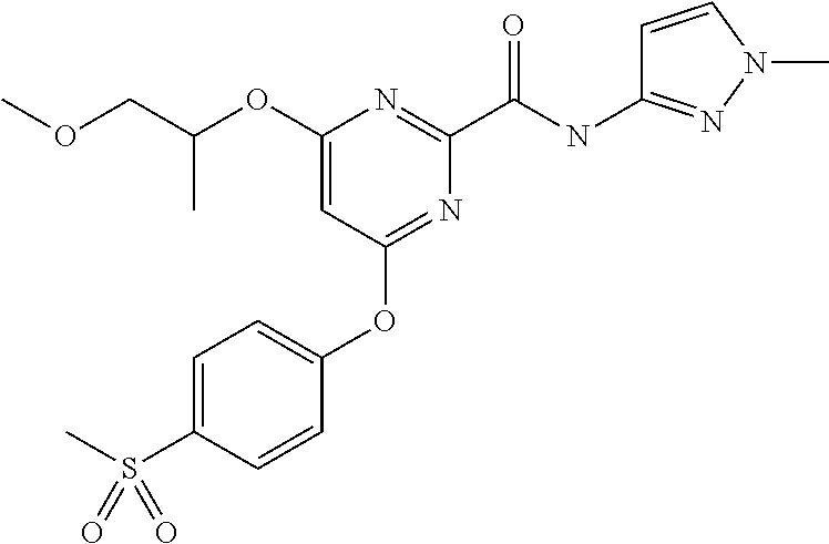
C(C)(COC)OC1=CC(OC2=CC=C(S(C)(=O)=O)C=C2)=NC(C(NC2=NN(C)C=C2)=O)=N1
